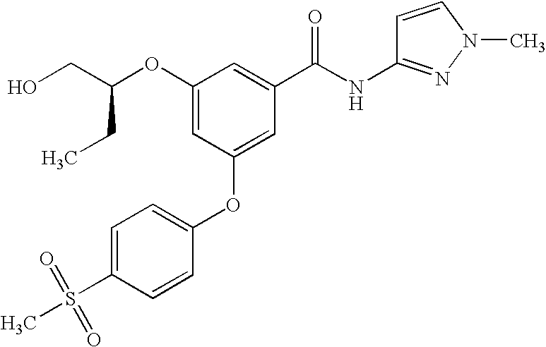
C(CO)(OC1=CC(OC2=CC=C(S(C)(=O)=O)C=C2)=CC(C(NC2=NN(C)C=C2)=O)=C1)CC
